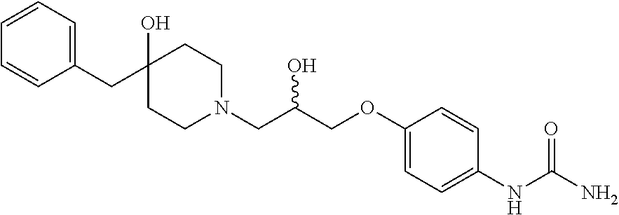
OC1(CC2=CC=CC=C2)CCN(CC(COC2=CC=C(NC(N)=O)C=C2)O)CC1
